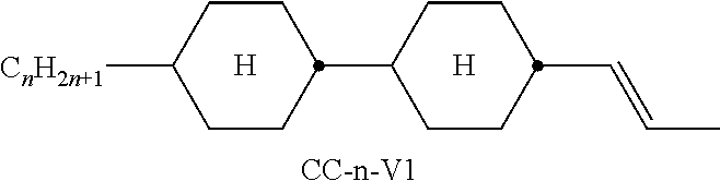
[CC-n-V1].[CnH2n+1]C1CCC(C2CCC(C=CC)CC2)CC1.[H].[H]
